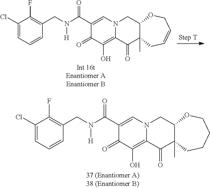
C1(C(N(CC2=C(F)C(Cl)=CC=C2)[H])=O)=CN2C(=C(O)C1=O)C(=O)C1(C)C(C2)OCC=CC1.C1(C(N(CC2=C(F)C(Cl)=CC=C2)[H])=O)=CN2C(=C(O)C1=O)C(=O)C1(C)C(C2)OCCCC1
